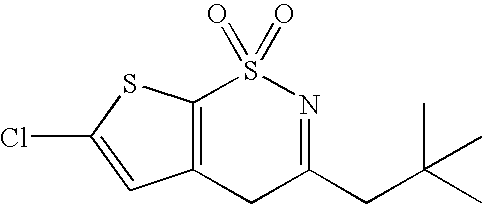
C12=C(CC(CC(C)(C)C)=NS1(=O)=O)C=C(Cl)S2
